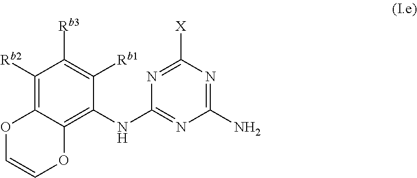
C1([Rb2])=C2C(=C(NC3=NC(N)=NC([X])=N3)C([Rb1])=C1[Rb3])OC=CO2
